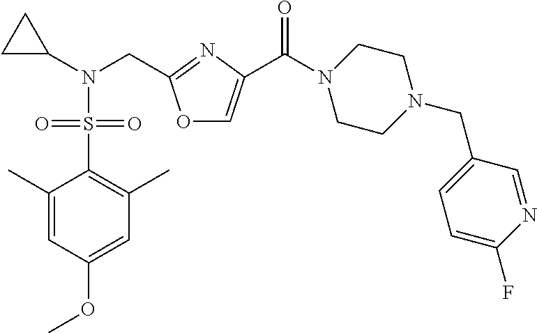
C1(C)=CC(OC)=CC(C)=C1S(=O)(N(C1CC1)CC1=NC(C(N2CCN(CC3=CC=C(F)N=C3)CC2)=O)=CO1)=O
